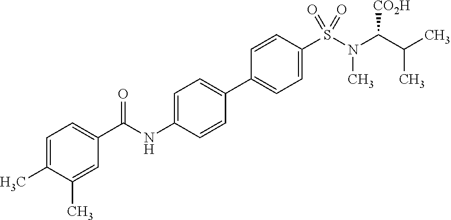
C1(C(NC2=CC=C(C3=CC=C(S(=O)(=O)N(C(C(C)C)[CO2H])C)C=C3)C=C2)=O)=CC=C(C)C(C)=C1
